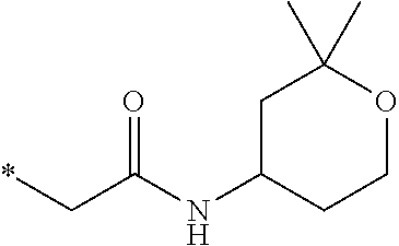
*CC(NC1CCOC(C)(C)C1)=O
